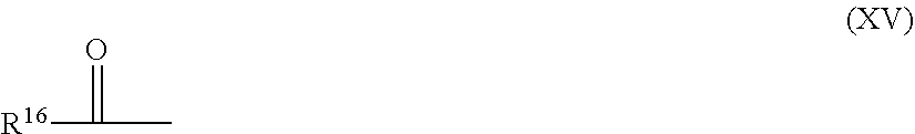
O=C(C)[R16]
